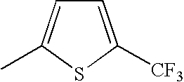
C1=C([CF3])SC(C)=C1
